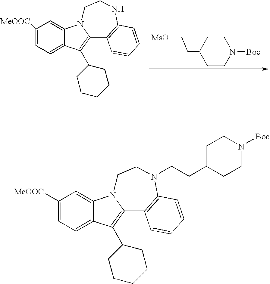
[MsO]CCC1CCN([Boc])CC1.C1([MeOOC])=CC=C2C(=C1)N1C(=C2C2CCCCC2)C2=C(NCC1)C=CC=C2.[MeOOC]C1=CC=C2C(=C1)N1C(=C2C2CCCCC2)C2=C(N(CCC3CCN([Boc])CC3)CC1)C=CC=C2
